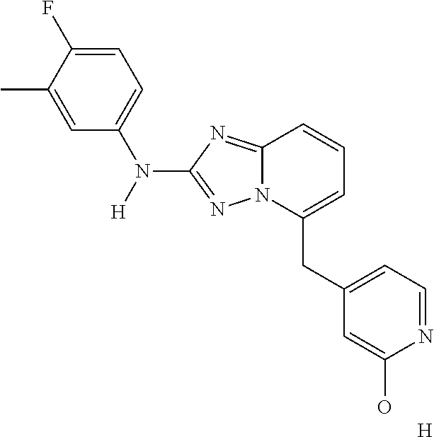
C(C1=CC=CC2=NC(N([H])C3=CC=C(F)C(C)=C3)=NN12)C1=CC=NC(O)=C1.[H]
